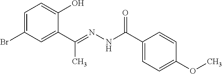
C1=C(Br)C=C(C(=NNC(C2=CC=C(OC)C=C2)=O)C)C(O)=C1
